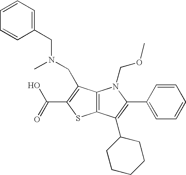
C12=C(C(C3CCCCC3)=C(C3=CC=CC=C3)N1COC)SC(C(=O)O)=C2CN(CC1=CC=CC=C1)C
